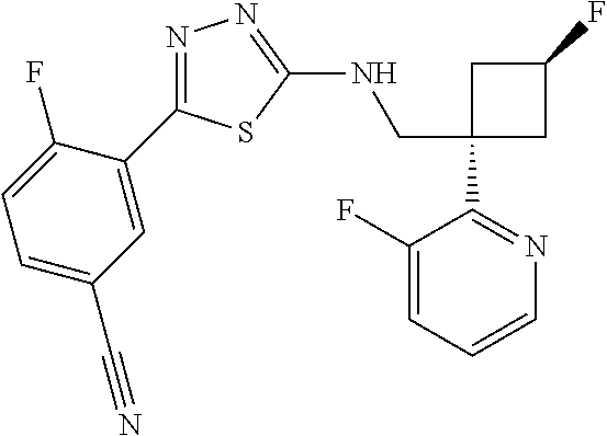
C1(CNC2=NN=C(C3=CC(C#N)=CC=C3F)S2)(C2=NC=CC=C2F)CC(F)C1
